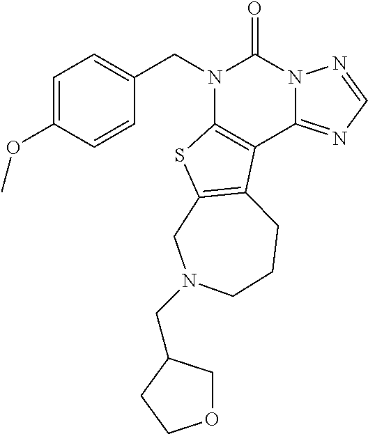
C1=CC(OC)=CC=C1CN1C2=C(C3=NC=NN3C1=O)C1=C(S2)CN(CC2COCC2)CCC1
